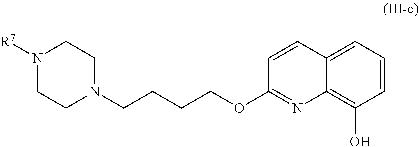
[R7]N1CCN(CCCCOC2=NC3=C(O)C=CC=C3C=C2)CC1
